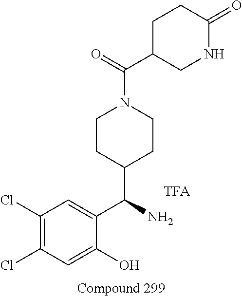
C1CC(C(N)C2=CC(Cl)=C(Cl)C=C2O)CCN1C(C1CNC(=O)CC1)=O
